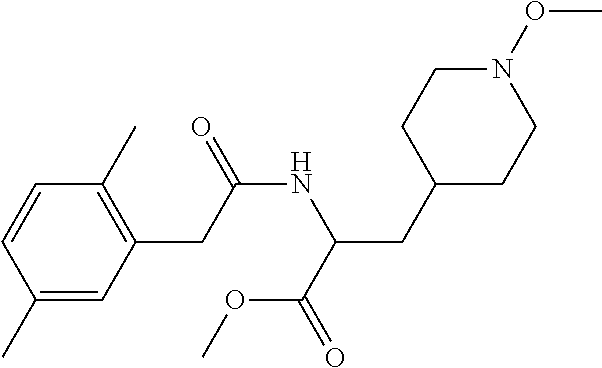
C1CC(CC(C(=O)OC)NC(=O)CC2=C(C)C=CC(C)=C2)CCN1OC
